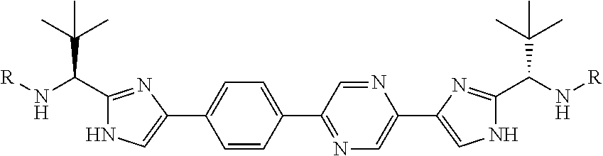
C1=CC(C2=NC=C(C3=CNC(C(N[R])C(C)(C)C)=N3)N=C2)=CC=C1C1=CNC(C(C(C)(C)C)N[R])=N1
